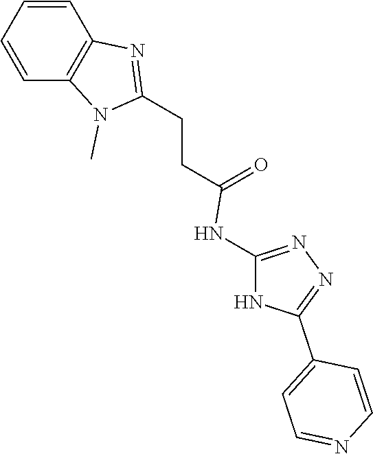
C(=O)(NC1=NN=C(C2=CC=NC=C2)N1)CCC1=NC2=C(C=CC=C2)N1C
